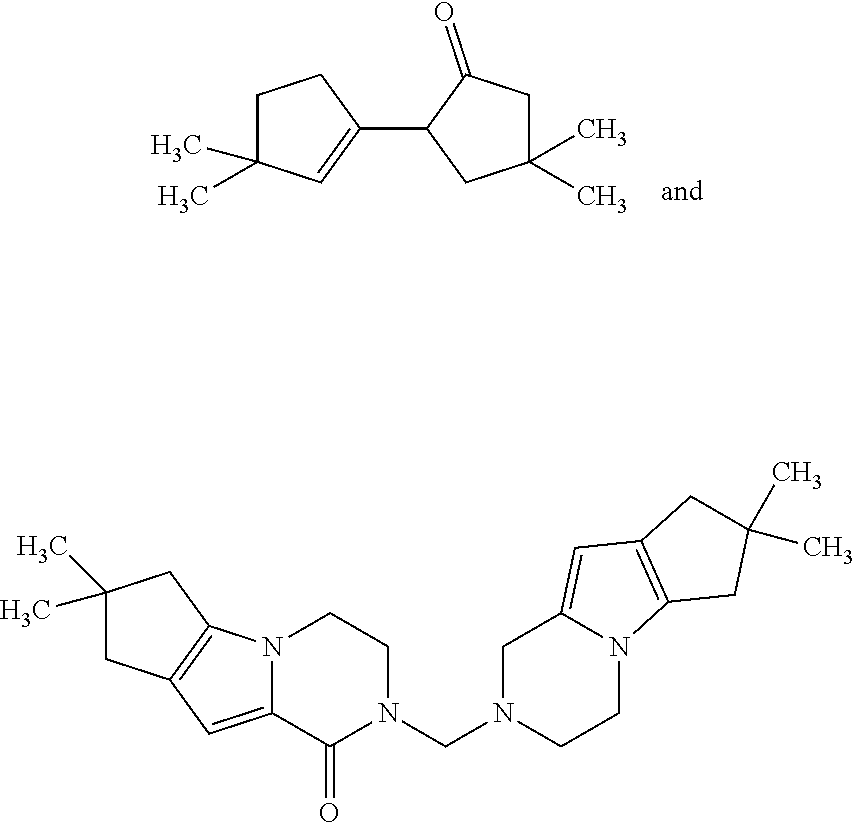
C1C(C)(C)C=C(C2CC(C)(C)CC2=O)C1.N12C(=CC3=C1CC(C)(C)C3)C(=O)N(CN1CCN3C(=CC4=C3CC(C)(C)C4)C1)CC2
